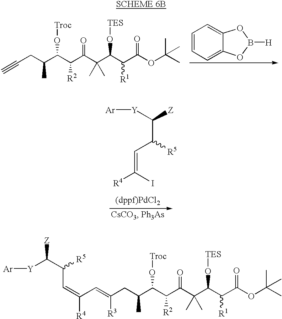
C(CC(C)C(C(C(C(C(C(C(OC(C)(C)C)=O)[R1])O[TES])(C)C)=O)[R2])O[Troc])([R3])=CC(=CC([R5])C([Y][Ar])[Z])[R4].C(=C(I)[R4])C([R5])C([Y][Ar])[Z].C(CC(C)C(C(C(C(C(C(C(OC(C)(C)C)=O)[R1])O[TES])(C)C)=O)[R2])O[Troc])#C.C1=CC=C2C(=C1)OB([H])O2
